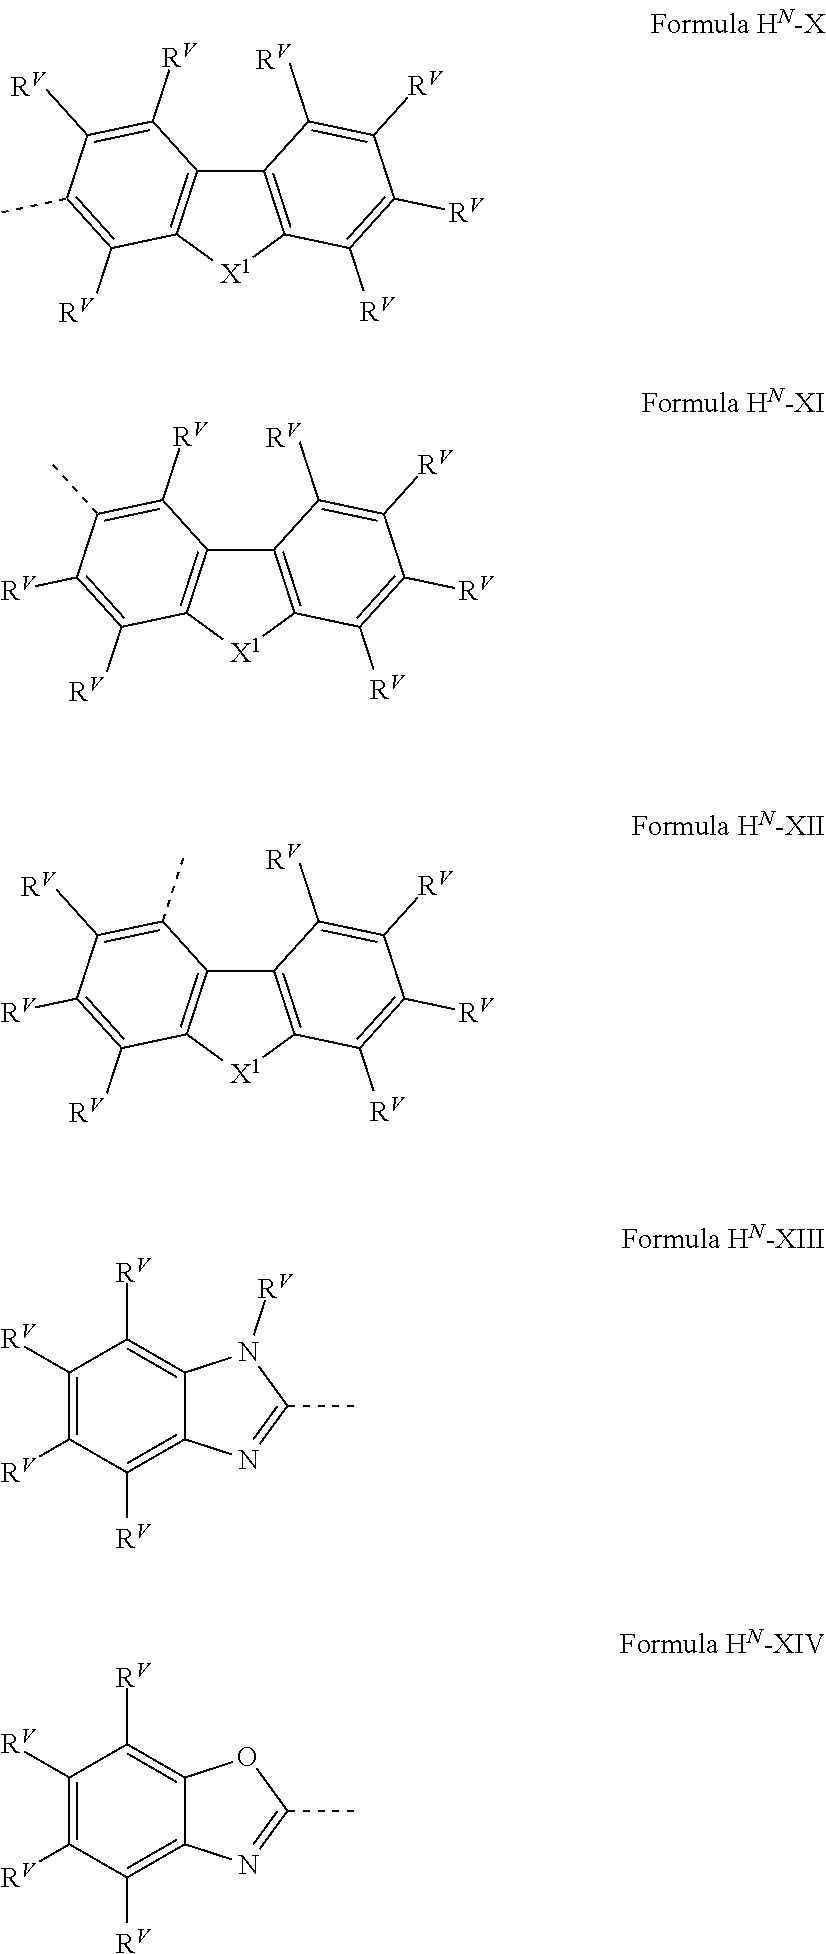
C12=C([X1]C3=C1C([RV])=C([RV])C(C)=C3[RV])C([RV])=C([RV])C([RV])=C2[RV].C12=C([X1]C3=C1C([RV])=C(C)C([RV])=C3[RV])C([RV])=C([RV])C([RV])=C2[RV].C12=C([X1]C3=C1C(C)=C([RV])C([RV])=C3[RV])C([RV])=C([RV])C([RV])=C2[RV].C1([RV])=C([RV])C([RV])=C2C(=C1[RV])N([RV])C(C)=N2.C1([RV])=C([RV])C([RV])=C2C(=C1[RV])OC(C)=N2
